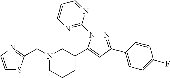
N1=C(C2=CC=C(F)C=C2)C=C(C2CN(CC3=NC=CS3)CCC2)N1C1=NC=CC=N1
